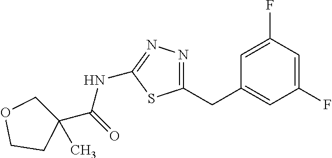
C1=C(F)C=C(F)C=C1CC1=NN=C(NC(=O)C2(C)COCC2)S1
